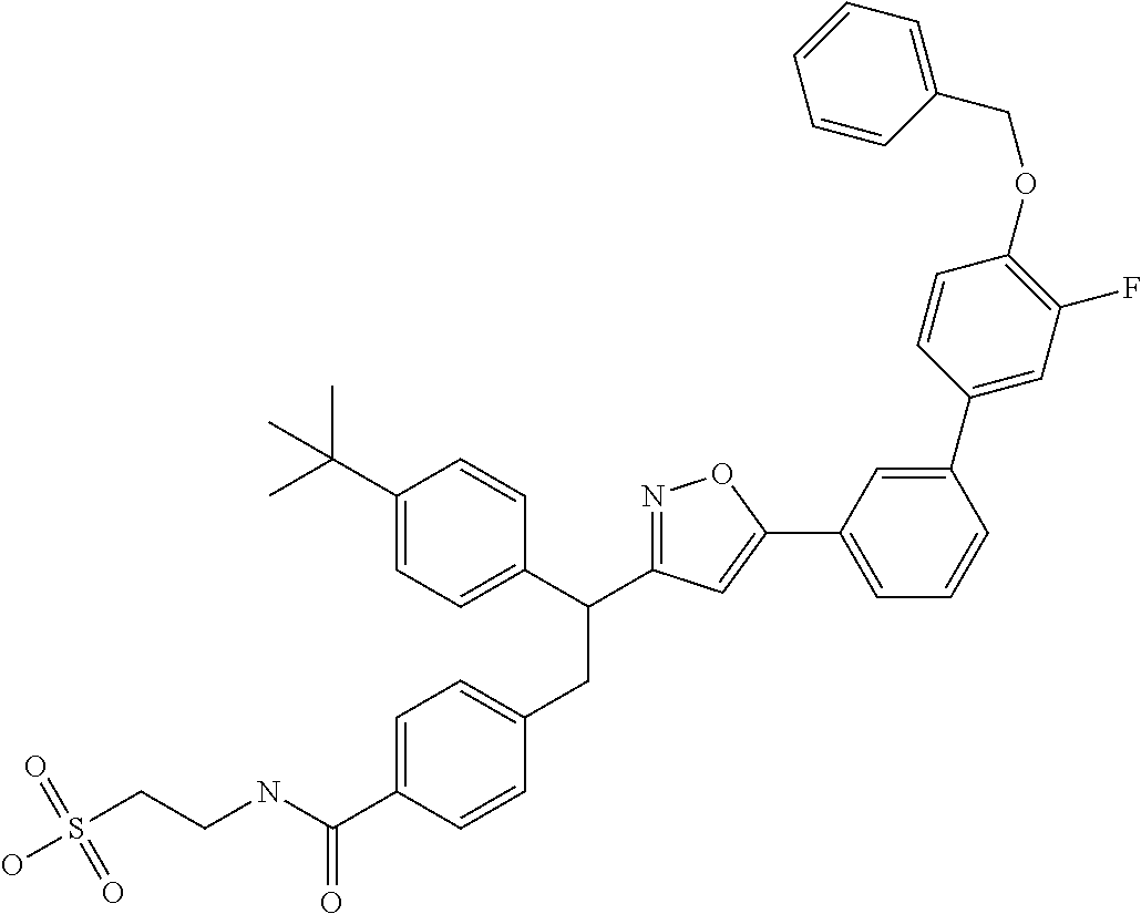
C1(CC(C2=CC=C(C(C)(C)C)C=C2)C2=NOC(C3=CC=CC(C4=CC(F)=C(OCC5=CC=CC=C5)C=C4)=C3)=C2)=CC=C(C(NCCS(O)(=O)=O)=O)C=C1
